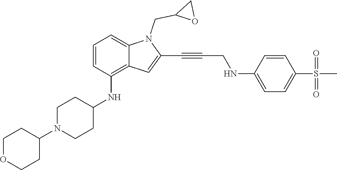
C1=C(NCC#CC2=CC3=C(NC4CCN(C5CCOCC5)CC4)C=CC=C3N2CC2OC2)C=CC(S(C)(=O)=O)=C1
